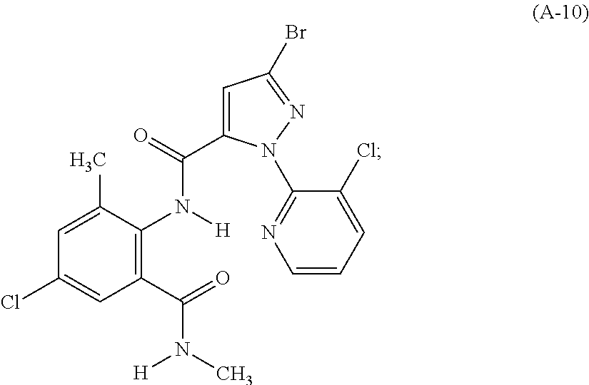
C1(C(=O)N(C)[H])=C(N([H])C(=O)C2=CC(Br)=NN2C2=NC=CC=C2Cl)C(C)=CC(Cl)=C1
